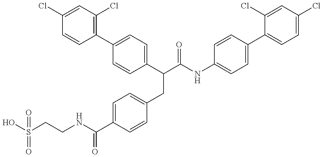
OS(CCNC(C1=CC=C(CC(C(NC2=CC=C(C3=CC=C(Cl)C=C3Cl)C=C2)=O)C2=CC=C(C3=C(Cl)C=C(Cl)C=C3)C=C2)C=C1)=O)(=O)=O
